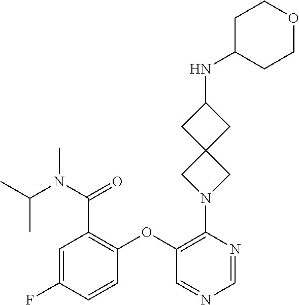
C1=C(F)C=CC(OC2=C(N3CC4(C3)CC(NC3CCOCC3)C4)N=CN=C2)=C1C(=O)N(C(C)C)C
